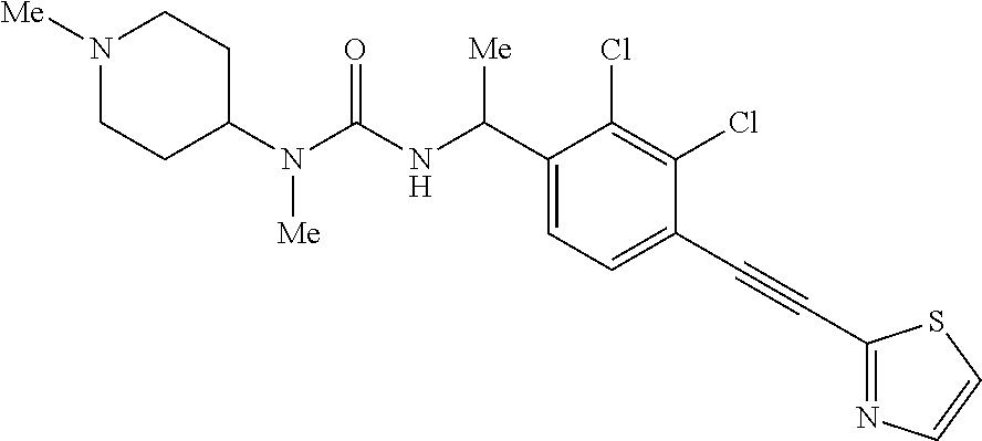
C1(N(C(NC(C2=CC=C(C#CC3=NC=CS3)C(Cl)=C2Cl)[Me])=O)[Me])CCN([Me])CC1
